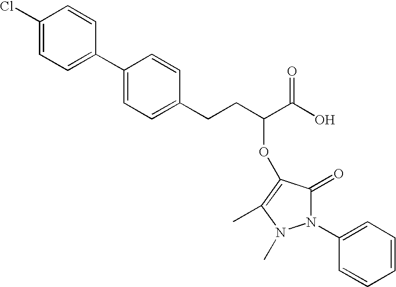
C1(C2=CC=C(Cl)C=C2)=CC=C(CCC(C(O)=O)OC2=C(C)N(C)N(C3=CC=CC=C3)C2=O)C=C1
